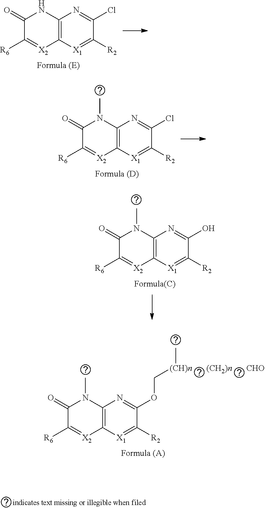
C12=C([X1]=C([R2])C(Cl)=N1)[X2]=C([R6])C(=O)N2.C12=C([X1]=C([R2])C(Cl)=N1)[X2]=C([R6])C(=O)N2C.C12=C([X1]=C([R2])C(O)=N1)[X2]=C([R6])C(=O)N2C.C12=C([X1]=C([R2])C(OC[(CH)n         (CH2)n         CHO]C)=N1)[X2]=C([R6])C(=O)N2C
